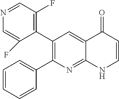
N1=CC(F)=C(C2=C(C3=CC=CC=C3)N=C3C(=C2)C(=O)C=CN3)C(F)=C1
